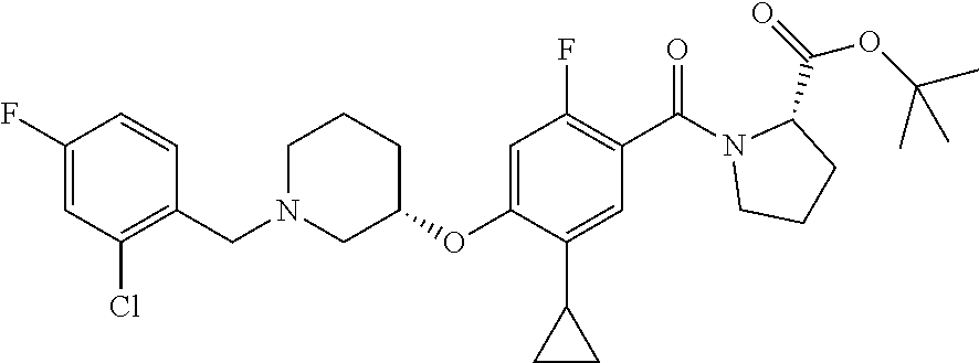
N1(CC2=C(Cl)C=C(F)C=C2)CC(OC2=CC(F)=C(C(=O)N3CCCC3C(OC(C)(C)C)=O)C=C2C2CC2)CCC1
